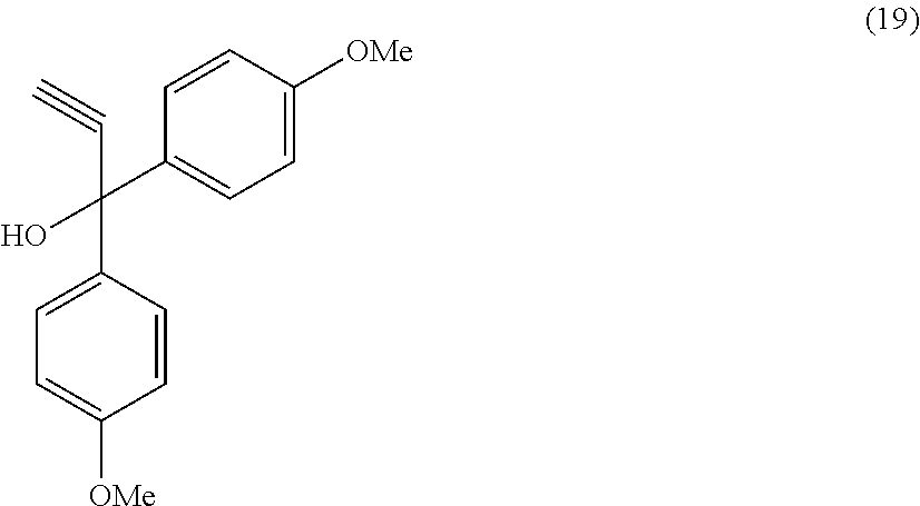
C1=C(C(C2=CC=C([OMe])C=C2)(O)C#C)C=CC([OMe])=C1
